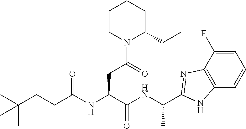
C1=C(F)C2=C(C=C1)NC(C(NC(C(NC(CCC(C)(C)C)=O)CC(N1C(CC)CCCC1)=O)=O)C)=N2
